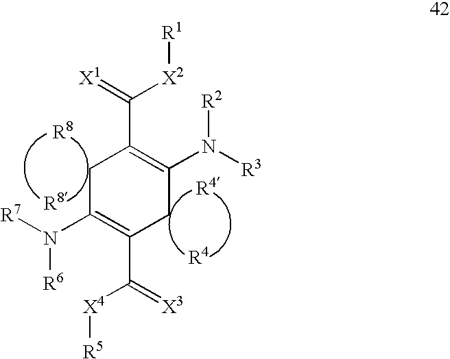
[R4].[R4].N([R6])(C1=C(C([X4][R5])=[X3])CC(N([R3])[R2])=C(C(=[X1])[X2][R1])C1)[R7].[R8].[R8]
